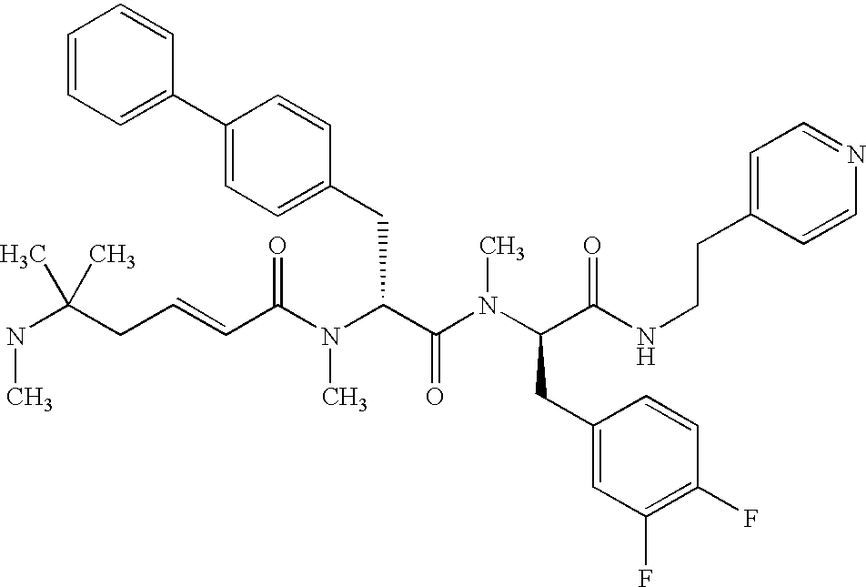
C(C(N(C(C(N(C(C(NCCC1=CC=NC=C1)=O)CC1=CC(F)=C(F)C=C1)C)=O)CC1=CC=C(C2=CC=CC=C2)C=C1)C)=O)=CCC(NC)(C)C
